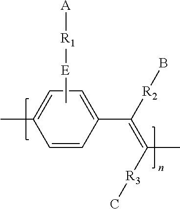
C[E][R1][A].C1(C)=CC=C(C(=C([R3]C)C)[R2]B)C=C1
